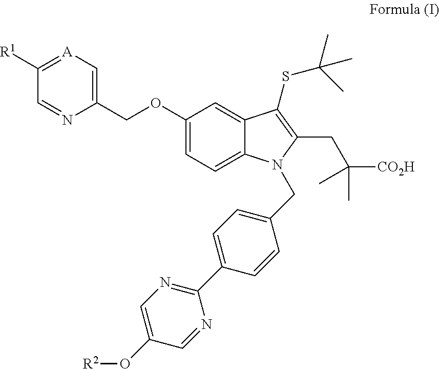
[A]1=C([R1])C=NC(COC2=CC=C3C(=C2)C(SC(C)(C)C)=C(CC([CO2H])(C)C)N3CC2=CC=C(C3=NC=C(O[R2])C=N3)C=C2)=C1
